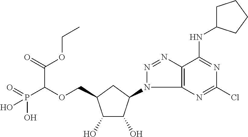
C1(O)C(O)C(N2N=NC3=C2N=C(Cl)N=C3NC2CCCC2)CC1COC(C(OCC)=O)P(O)(=O)O
